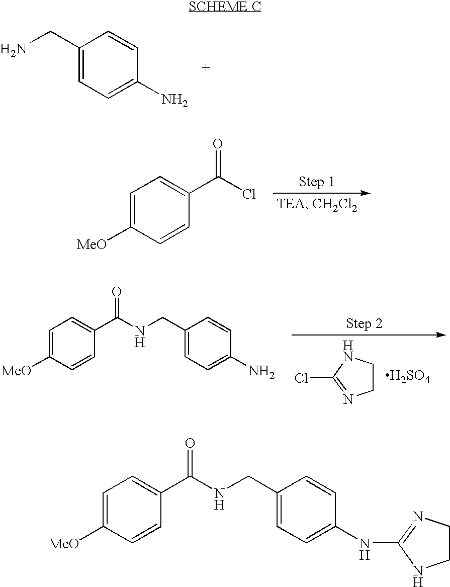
C1(CN)=CC=C(N)C=C1.C1(C(Cl)=O)=CC=C([MeO])C=C1.C1(C(NCC2=CC=C(N)C=C2)=O)=CC=C([MeO])C=C1.C1CNC(Cl)=N1.[H2SO4].C1(C(NCC2=CC=C(NC3=NCCN3)C=C2)=O)=CC=C([MeO])C=C1
